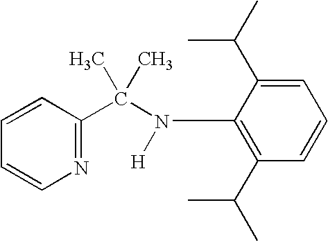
C1=CN=C(C(N(C2=C(C(C)C)C=CC=C2C(C)C)[H])(C)C)C=C1
